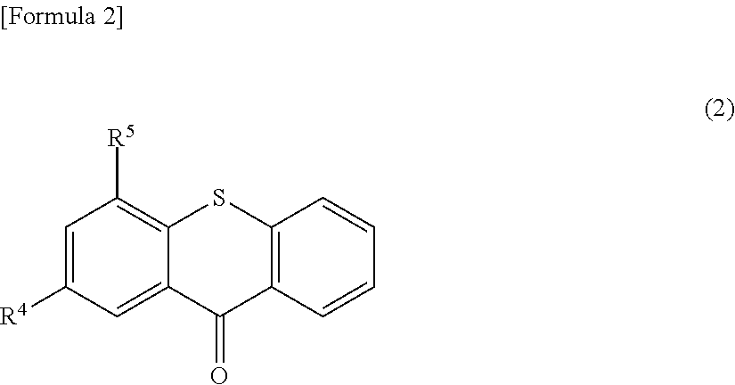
C12=C([R5])C=C([R4])C=C1C(=O)C1=C(S2)C=CC=C1
